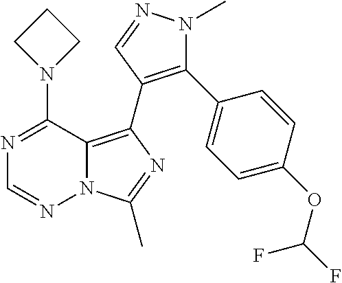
N12C(=C(C3=C(C4=CC=C(OC(F)F)C=C4)N(C)N=C3)N=C1C)C(N1CCC1)=NC=N2
